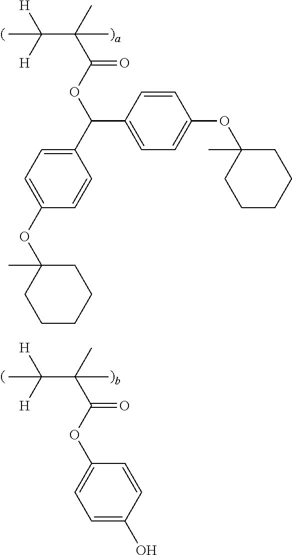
C(C(C)(C(OC(C1=CC=C(OC2(C)CCCCC2)C=C1)C1=CC=C(OC2(C)CCCCC2)C=C1)=O)C)([H])([H])C.C(C(C)(C(OC1=CC=C(O)C=C1)=O)C)([H])([H])C
